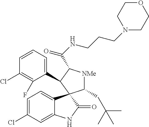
C1=C2C(=CC=C1Cl)C1(C(=O)N2)C(CC(C)(C)C)[NMe]C(C(NCCCN2CCOCC2)=O)C1C1=CC=CC(Cl)=C1F
